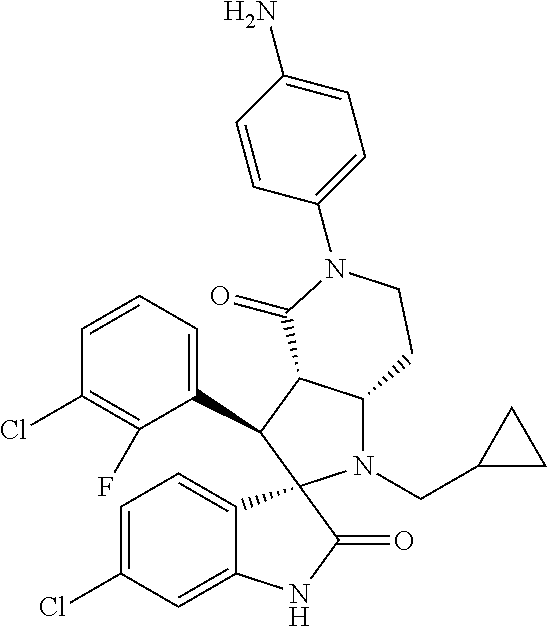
C1(C2C3C(N(CC4CC4)C24C2=CC=C(Cl)C=C2NC4=O)CCN(C2=CC=C(N)C=C2)C3=O)=CC=CC(Cl)=C1F
